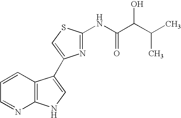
C1=CC2=C(N=C1)NC=C2C1=CSC(NC(C(C(C)C)O)=O)=N1
